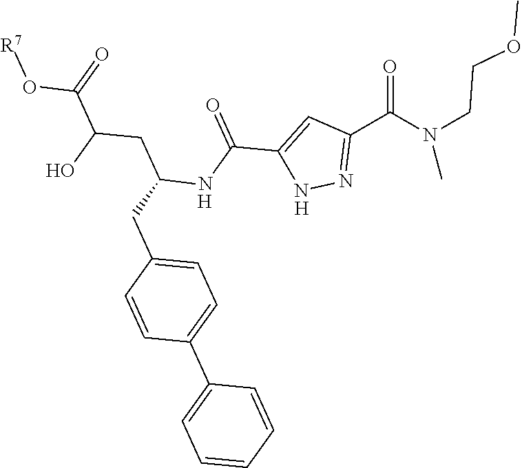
O(C(C(CC(NC(C1=CC(C(N(CCOC)C)=O)=NN1)=O)CC1=CC=C(C2=CC=CC=C2)C=C1)O)=O)[R7].[H].[H]
